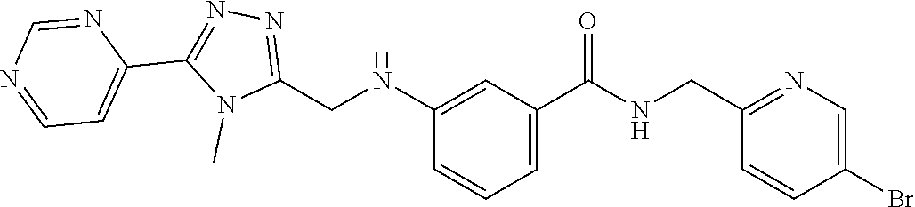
C1(NCC2=NN=C(C3=CC=NC=N3)N2C)=CC(C(NCC2=NC=C(Br)C=C2)=O)=CC=C1
